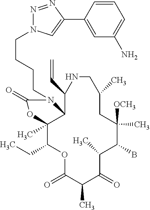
O1C(=O)C(C)C(=O)C(C)C(B)C([OCH3])(C)CC(C)CNC(C=C)C2C(C)(C1CC)OC(=O)N2CCCCN1N=NC(C2=CC(N)=CC=C2)=C1
